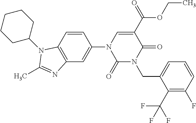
C1(=O)N(CC2=CC=CC(F)=C2C(F)(F)F)C(=O)C(C(OCC)=O)=CN1C1=CC2=C(C=C1)N(C1CCCCC1)C(C)=N2
